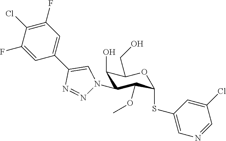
C1(O)C(N2N=NC(C3=CC(F)=C(Cl)C(F)=C3)=C2)C(OC)C(SC2=CN=CC(Cl)=C2)OC1CO
